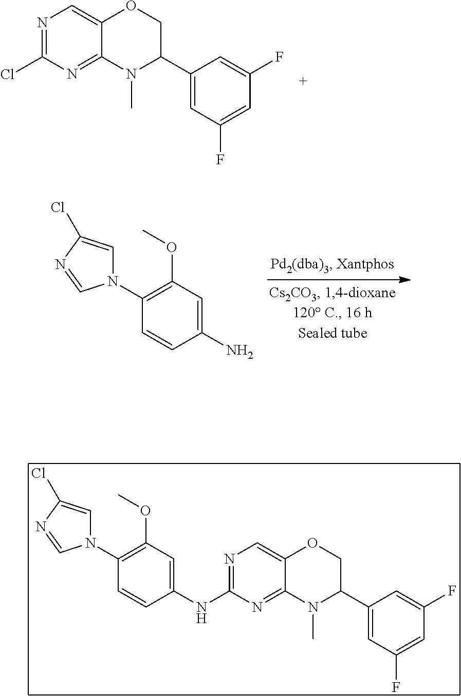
N1=C(Cl)N=C2C(=C1)OCC(C1=CC(F)=CC(F)=C1)N2C.C1(N2C=C(Cl)N=C2)=C(OC)C=C(N)C=C1.C1(N2C=C(Cl)N=C2)=C(OC)C=C(NC2=NC=C3C(=N2)N(C)C(C2=CC(F)=CC(F)=C2)CO3)C=C1
